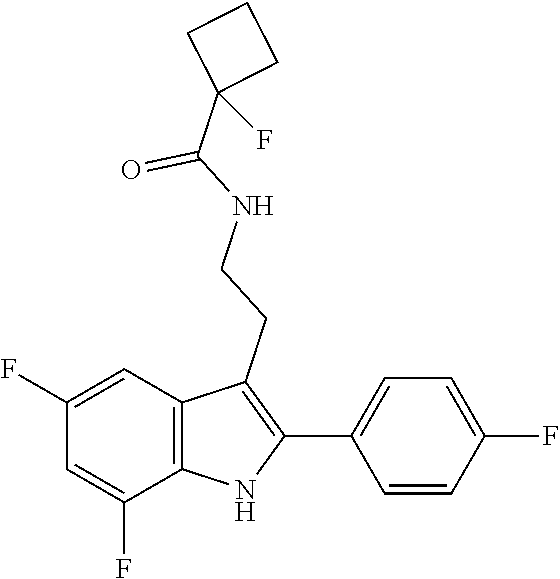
O=C(NCCC1=C(C2=CC=C(F)C=C2)NC2=C1C=C(F)C=C2F)C1(F)CCC1
